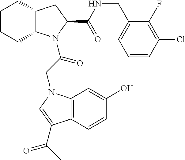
C12C(N(C(CN3C4=C(C=CC(O)=C4)C(C(C)=O)=C3)=O)C(C(NCC3=CC=CC(Cl)=C3F)=O)C1)CCCC2
